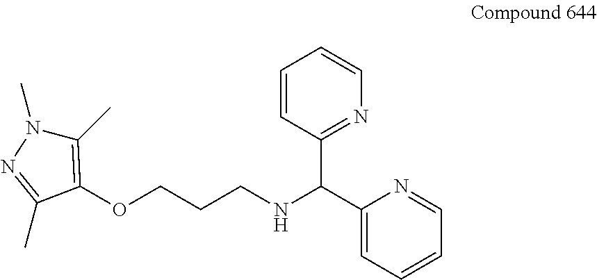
O(CCCNC(C1=CC=CC=N1)C1=NC=CC=C1)C1=C(C)N(C)N=C1C
